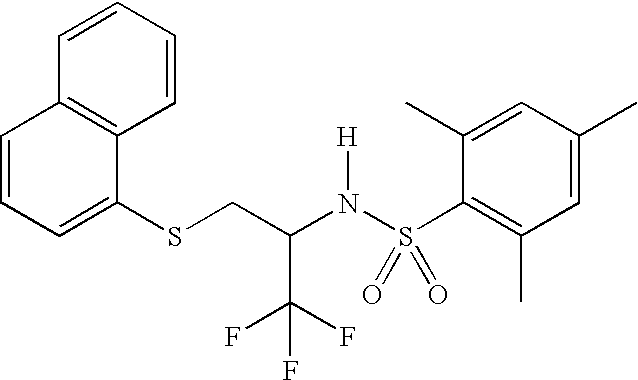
C1=CC=C(SCC(N(S(C2=C(C)C=C(C)C=C2C)(=O)=O)[H])C(F)(F)F)C2=C1C=CC=C2
